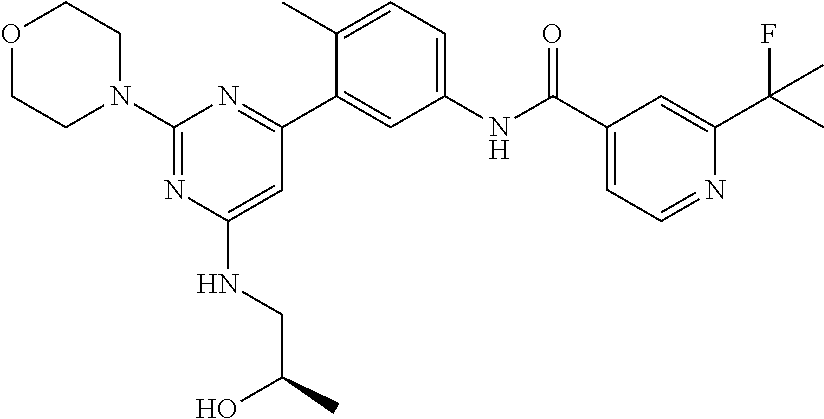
O1CCN(C2=NC(NCC(C)O)=CC(C3=CC(NC(C4=CC=NC(C(C)(F)C)=C4)=O)=CC=C3C)=N2)CC1
